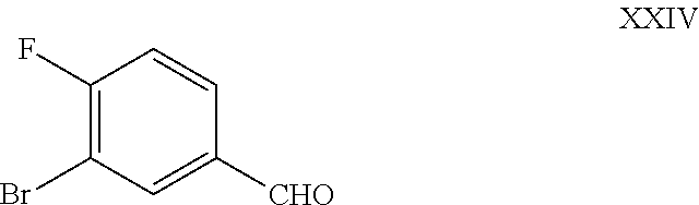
BrC1=C(F)C=CC([CHO])=C1
